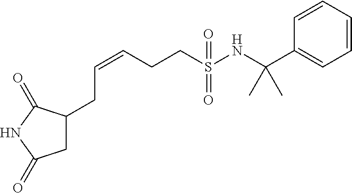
C1(CC=CCCS(NC(C2=CC=CC=C2)(C)C)(=O)=O)CC(=O)NC1=O
